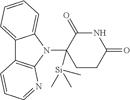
N1(C2([Si](C)(C)C)CCC(=O)NC2=O)C2=CC=CC=C2C2=C1N=CC=C2
